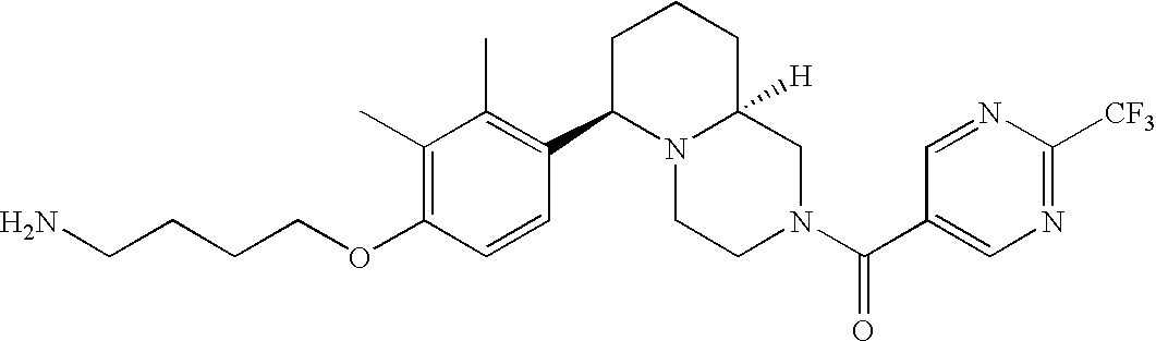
C(OC1=C(C)C(C)=C(C2N3C([H])(CN(C(=O)C4=CN=C([CF3])N=C4)CC3)CCC2)C=C1)CCCN
